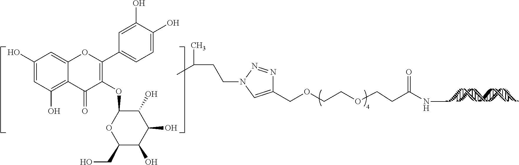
C1(COCCOCCC(NC)=O)=CN(CCC(C)C)N=N1.C1(O)=CC(O)=C2C(=C1)OC(C1=CC=C(O)C(O)=C1)=C(OC1C(O)C(O)C(O)C(CO)O1)C2=O
